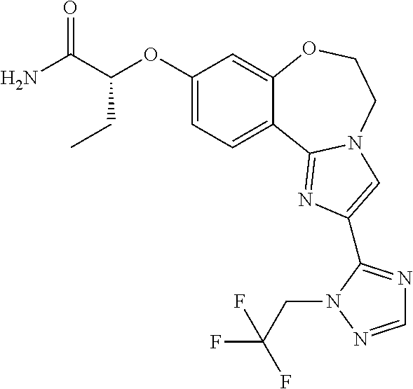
C1(OC(C(N)=O)CC)=CC=C2C(=C1)OCCN1C2=NC(C2=NC=NN2CC(F)(F)F)=C1
